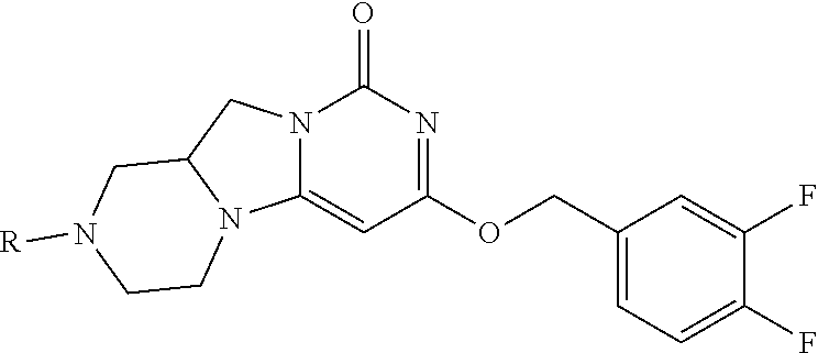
C1(COC2=NC(=O)N3C(=C2)N2C(C3)CN([R])CC2)=CC=C(F)C(F)=C1
